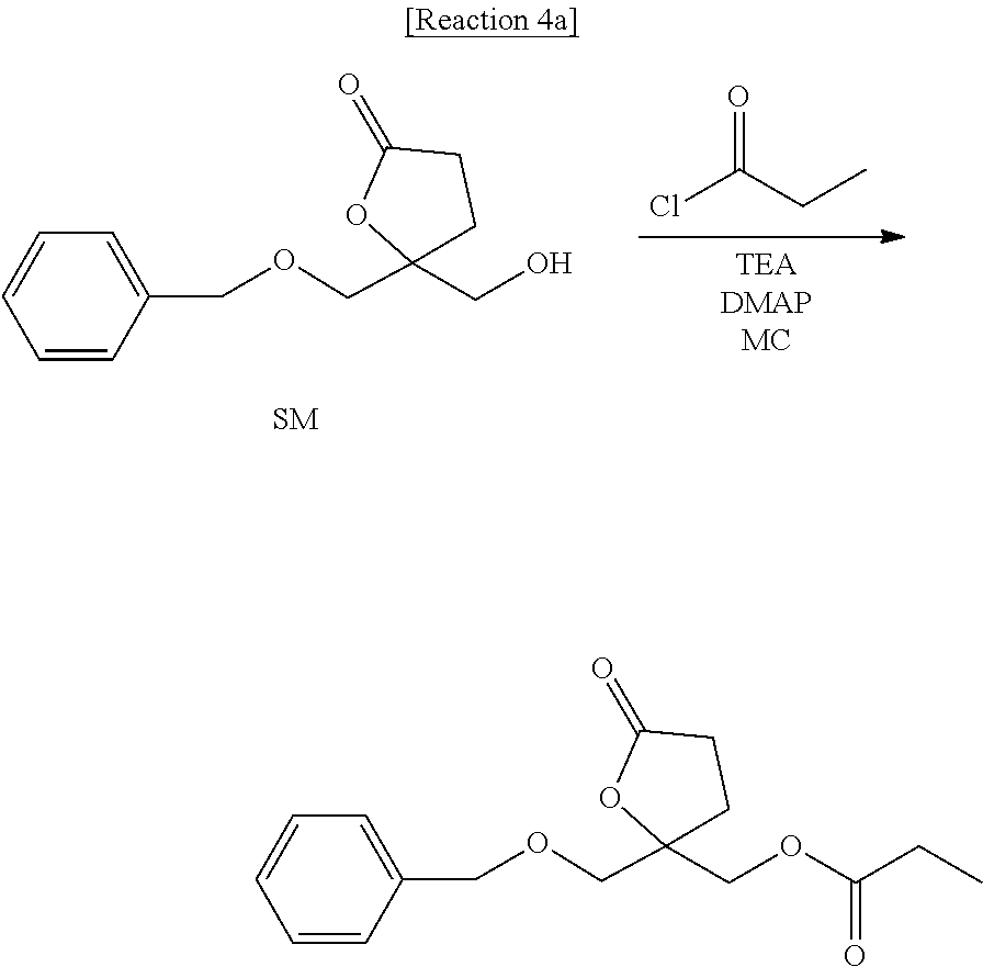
C1C(=O)OC(COCC2=CC=CC=C2)(CO)C1.ClC(CC)=O.C1C(=O)OC(COCC2=CC=CC=C2)(COC(CC)=O)C1
